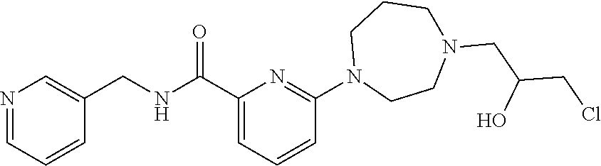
N1=CC=CC(CNC(=O)C2=CC=CC(N3CCN(CC(CCl)O)CCC3)=N2)=C1
